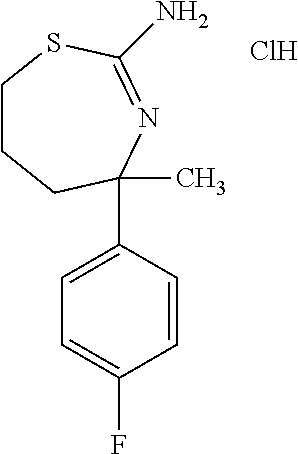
C1CCC(C2=CC=C(F)C=C2)(C)N=C(N)S1.Cl
